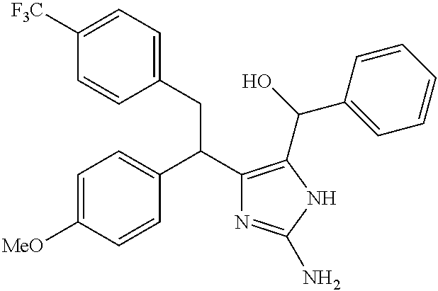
C1(C(C2=CC=C([MeO])C=C2)CC2=CC=C([F3C])C=C2)=C(C(O)C2=CC=CC=C2)NC(N)=N1
